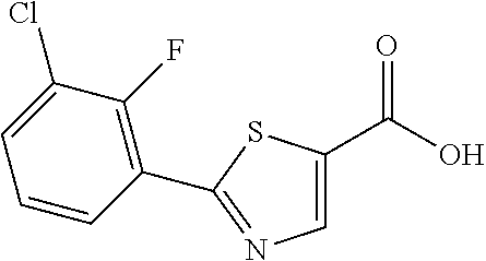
C1=C(C(O)=O)SC(C2=C(F)C(Cl)=CC=C2)=N1
